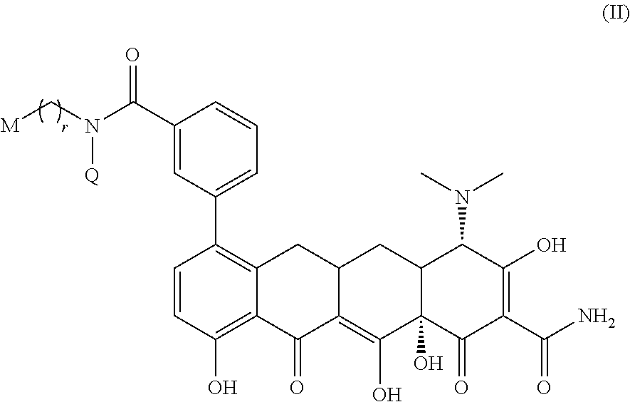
C1=CC(O)=C2C(=C1C1=CC=CC(C(N(C[M])[Q])=O)=C1)CC1C(=C(O)C3(O)C(C1)C(N(C)C)C(O)=C(C(N)=O)C3=O)C2=O
